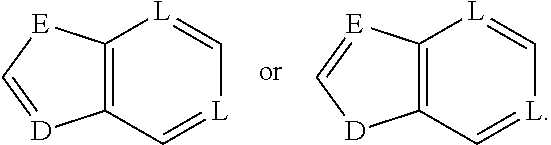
C12=C(C=[L]C=[L]1)[D]=C[E]2.C12=C(C=[L]C=[L]1)[D]C=[E]2
